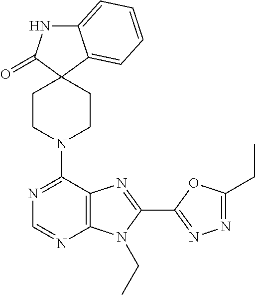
C12=CC=CC=C1C1(C(=O)N2)CCN(C2=NC=NC3=C2N=C(C2=NN=C(CC)O2)N3CC)CC1
